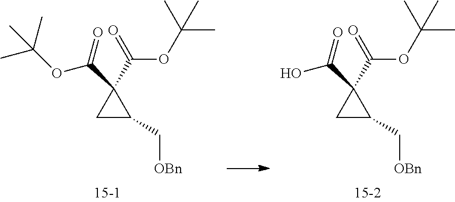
C1C(C[OBn])C1(C(=O)OC(C)(C)C)C(=O)OC(C)(C)C.C1C(C[OBn])C1(C(=O)OC(C)(C)C)C(=O)O
